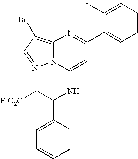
C1(C2=CC=CC=C2F)=NC2=C(Br)C=NN2C(NC(C2=CC=CC=C2)C[EtO2C])=C1
